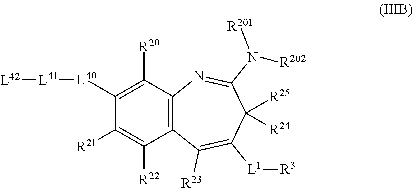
C1([L40][L41][L42])=C([R20])C2=C(C([R22])=C1[R21])C([R23])=C([L1][R3])C([R25])([R24])C(N([R201])[R202])=N2
